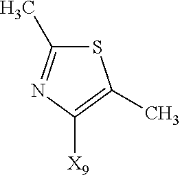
S1C(C)=NC([X9])=C1C
